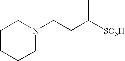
N1(CCC([SO3H])C)CCCCC1
